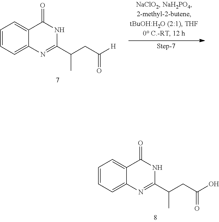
C1=CC=C2C(=C1)C(=O)NC(C(CC(O)=O)C)=N2.C1=CC=C2C(=C1)C(=O)NC(C(CC([H])=O)C)=N2
